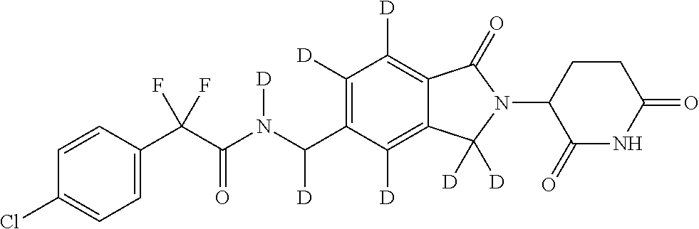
C1=CC(C(C(N(C(C2=C([D])C([D])=C3C(=C2[D])C([D])([D])N(C2C(=O)NC(=O)CC2)C3=O)[D])[D])=O)(F)F)=CC=C1Cl
